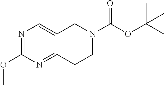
C12=CN=C(OC)N=C1CCN(C(OC(C)(C)C)=O)C2
